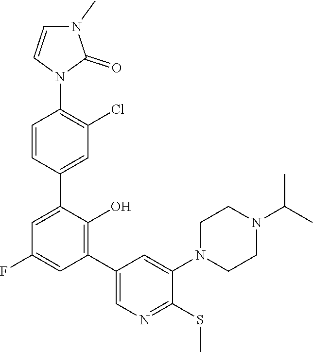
C1=CC(C2=CC(F)=CC(C3=CN=C(SC)C(N4CCN(C(C)C)CC4)=C3)=C2O)=CC(Cl)=C1N1C(=O)N(C)C=C1
